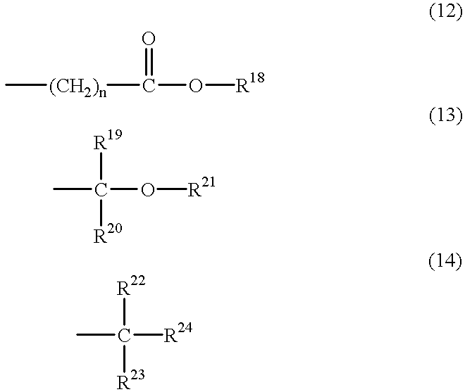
C[(CH2)n]C(=O)O[R18].C([R19])(O[R21])(C)[R20].C([R22])([R24])(C)[R23]
